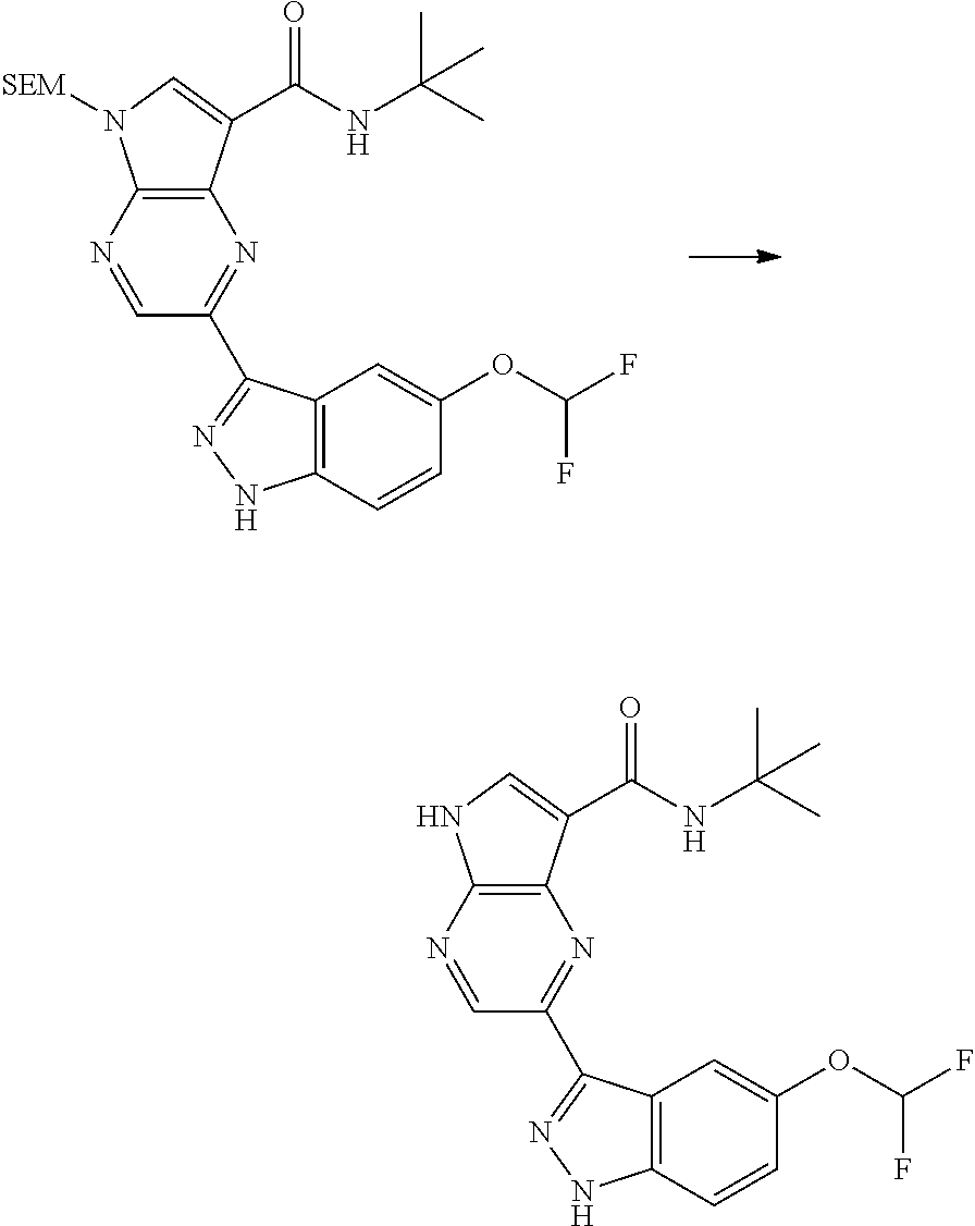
C12=C(C(C(NC(C)(C)C)=O)=CN1[SEM])N=C(C1=NNC3=C1C=C(OC(F)F)C=C3)C=N2.C12=C(C(C(NC(C)(C)C)=O)=CN1)N=C(C1=NNC3=C1C=C(OC(F)F)C=C3)C=N2
